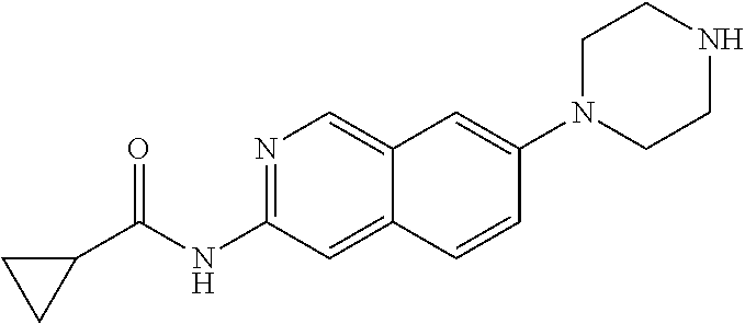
N1=C(NC(=O)C2CC2)C=C2C(=C1)C=C(N1CCNCC1)C=C2
